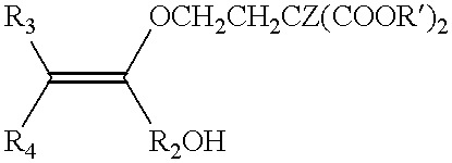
[R3]C(=C([OCH2CH2CZ(COOR)2])[R2OH])[R4]
